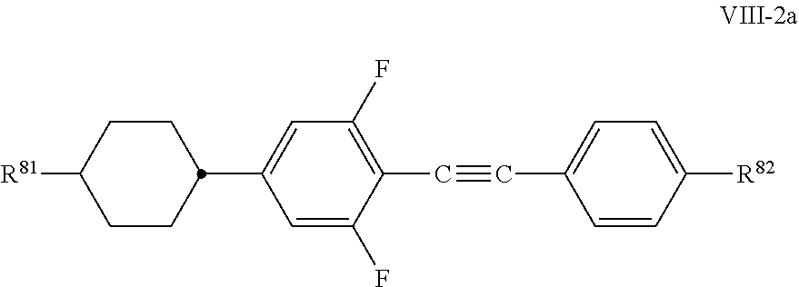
C1=CC([R82])=CC=C1C#CC1=C(F)C=C(C2CCC([R81])CC2)C=C1F
